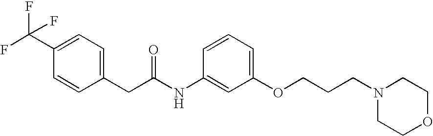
C1(C(F)(F)F)=CC=C(CC(NC2=CC(OCCCN3CCOCC3)=CC=C2)=O)C=C1
